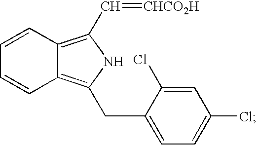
C12=C(C=[CHCO2H])NC(CC3=CC=C(Cl)C=C3Cl)=C1C=CC=C2
